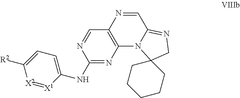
C1(NC2=CC=C([R2])[X2]=[X1]2)=NC2=C(C=N1)N=CC1=NCC3(N21)CCCCC3
